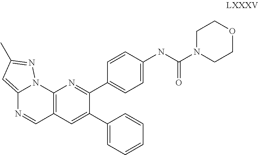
C12=CC(C)=NN1C1=C(C=N2)C=C(C2=CC=CC=C2)C(C2=CC=C(NC(N3CCOCC3)=O)C=C2)=N1
